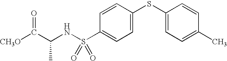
C(NS(C1=CC=C(SC2=CC=C(C)C=C2)C=C1)(=O)=O)(C([CH3O])=O)C
